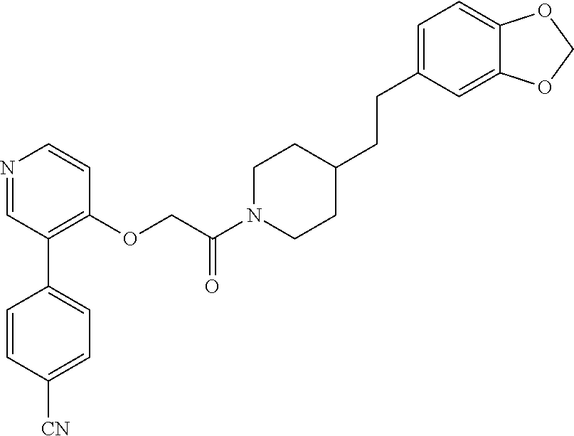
N1=CC(C2=CC=C([CN])C=C2)=C(OCC(N2CCC(CCC3=CC=C4C(=C3)OCO4)CC2)=O)C=C1
